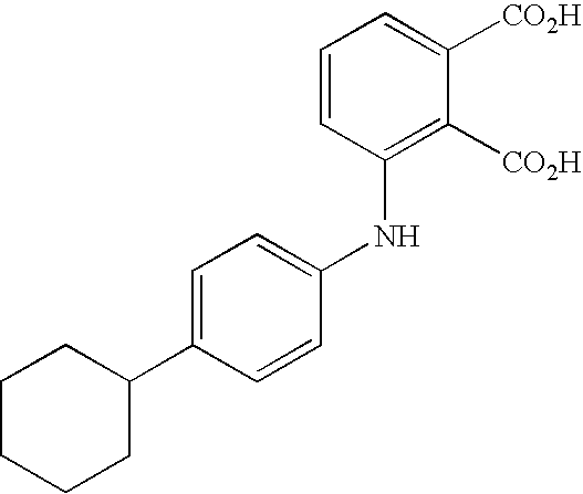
C1=CC(NC2=CC=C(C3CCCCC3)C=C2)=C([CO2H])C([CO2H])=C1
